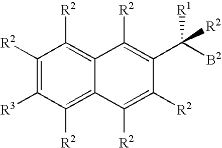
C1([R2])=C([R3])C([R2])=C2C(=C1[R2])C([R2])=C(C([R2])([R1])[B2])C([R2])=C2[R2]
